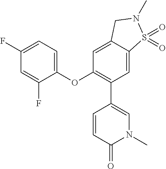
C1=CC(C2=C(OC3=CC=C(F)C=C3F)C=C3C(=C2)S(=O)(=O)N(C)C3)=CN(C)C1=O
